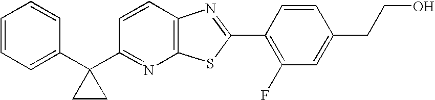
C1=CC=C(C2(C3=NC4=C(C=C3)N=C(C3=C(F)C=C(CCO)C=C3)S4)CC2)C=C1
